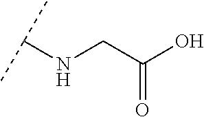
C(C(O)=O)NC(C)C
